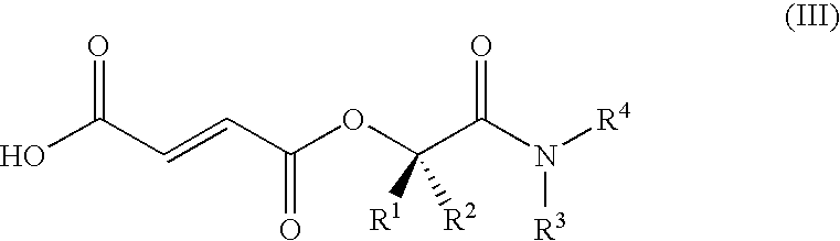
OC(C=CC(OC(C(N([R4])[R3])=O)([R2])[R1])=O)=O
